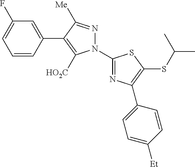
C1=CC(C2=C([HO2C])N(C3=NC(C4=CC=C([Et])C=C4)=C(SC(C)C)S3)N=C2[Me])=CC(F)=C1
